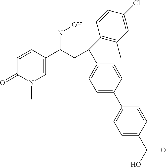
C(C(=NO)C1=CN(C)C(=O)C=C1)C(C1=CC=C(C2=CC=C(C(O)=O)C=C2)C=C1)C1=C(C)C=C(Cl)C=C1
